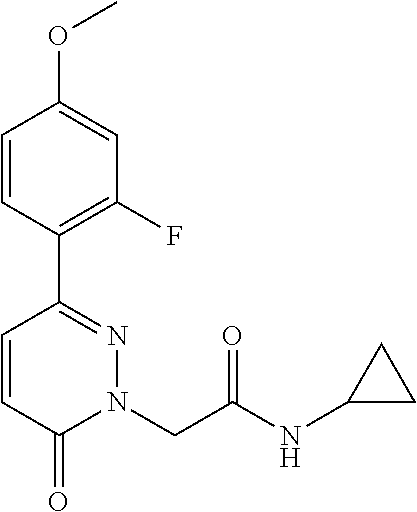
C1=CC(C2=NN(CC(NC3CC3)=O)C(=O)C=C2)=C(F)C=C1OC
